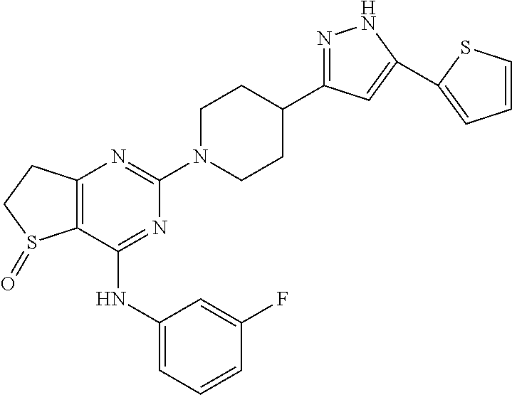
C12=C(N=C(N3CCC(C4=NNC(C5=CC=CS5)=C4)CC3)N=C1NC1=CC=CC(F)=C1)CCS2=O
